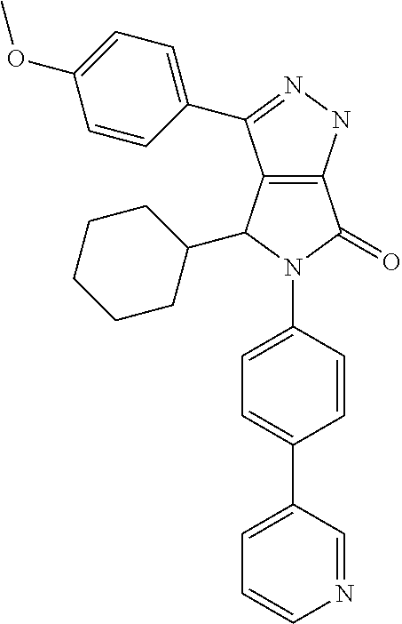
C12=C(NN=C1C1=CC=C(OC)C=C1)C(=O)N(C1=CC=C(C3=CC=CN=C3)C=C1)C2C1CCCCC1
